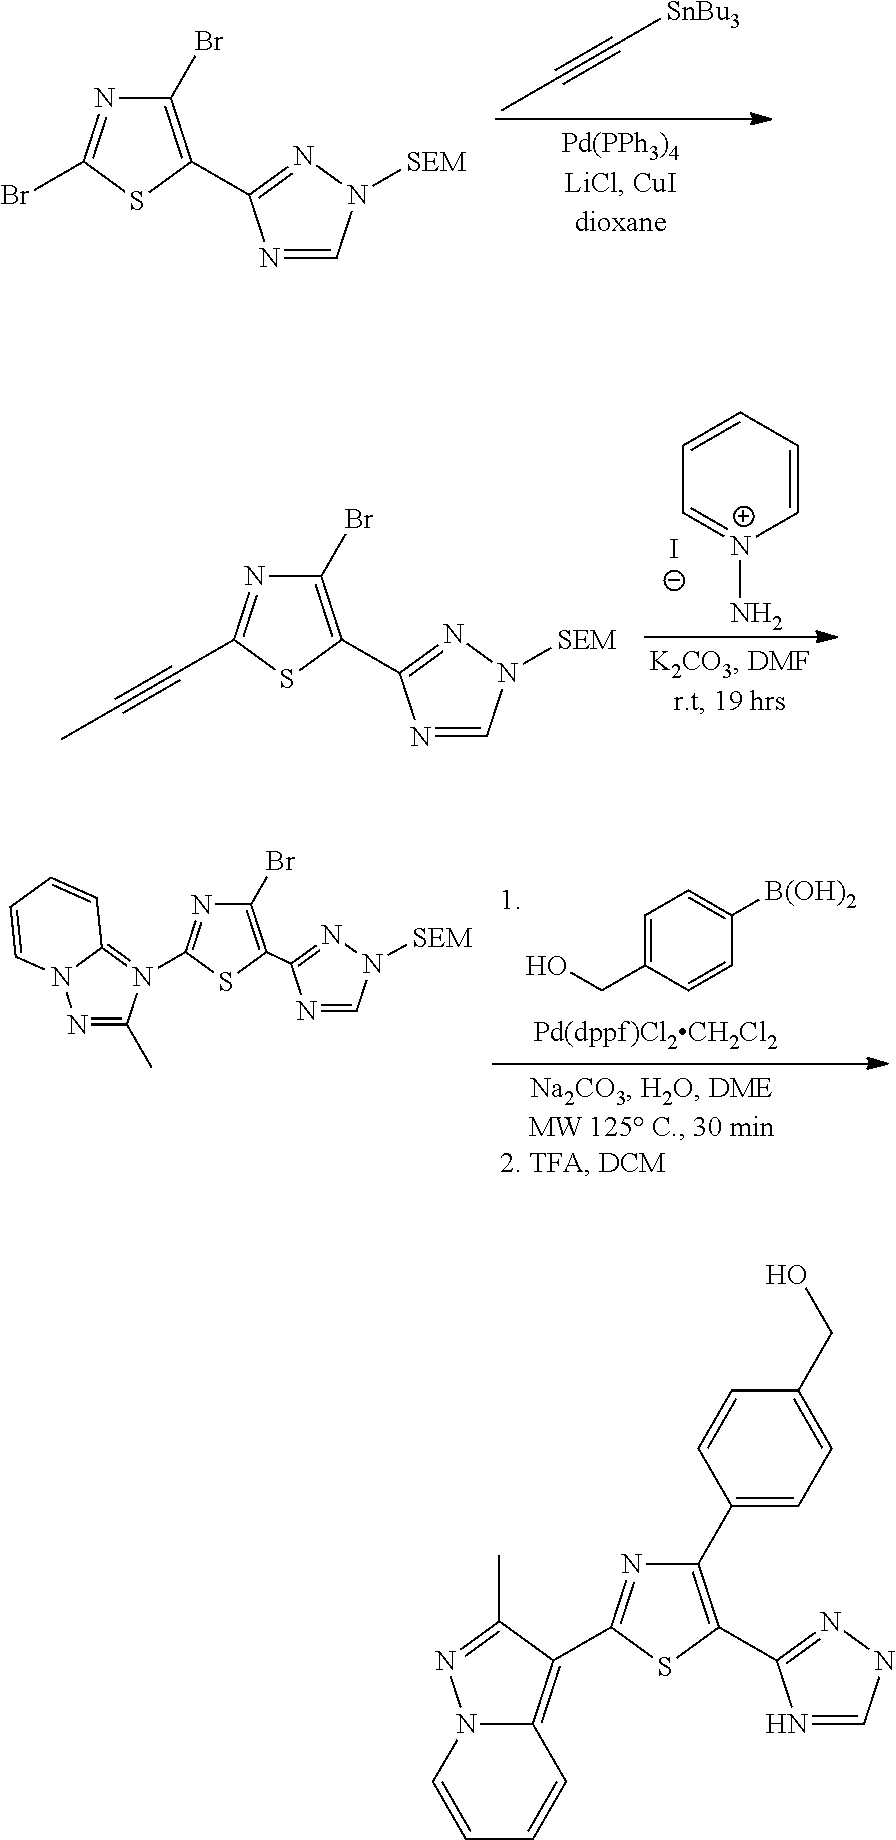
CC#C[SnBu3].C1(Br)=C(C2=NN([SEM])C=N2)SC(Br)=N1.C1=CC=C[N+](N)=C1.[I-].C1(Br)=C(C2=NN([SEM])C=N2)SC(C#CC)=N1.C1=C(CO)C=CC([B(OH)2])=C1.C1(Br)=C(C2=NN([SEM])C=N2)SC(N2=C3N(N=C2C)C=CC=C3)=N1.C1(C2=CC=C(CO)C=C2)=C(C2=NNC=N2)SC(C2=C3N(N=C2C)C=CC=C3)=N1
